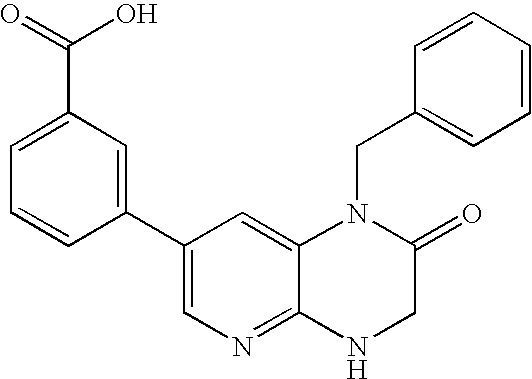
C1=C(C2=CN=C3C(=C2)N(CC2=CC=CC=C2)C(=O)CN3)C=CC=C1C(O)=O
